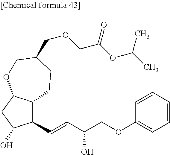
C1(C=CC(COC2=CC=CC=C2)O)C2C(CC1O)OCC(COCC(OC(C)C)=O)CC2
